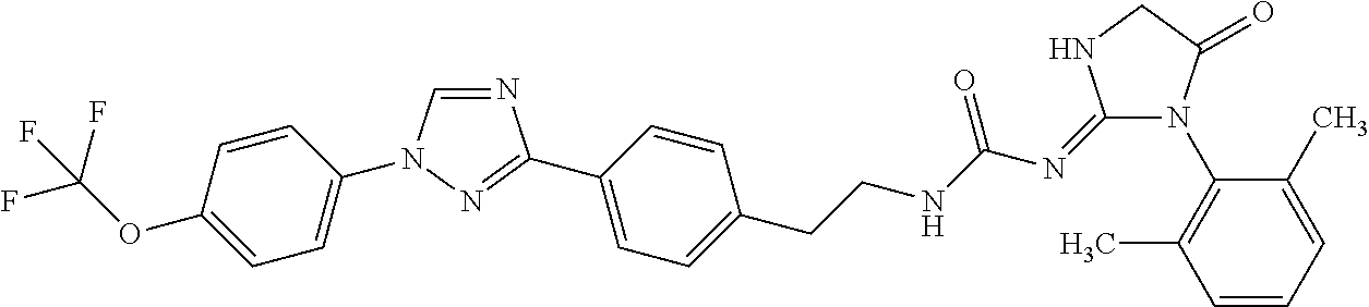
N1=CN(C2=CC=C(OC(F)(F)F)C=C2)N=C1C1=CC=C(CCNC(N=C2N(C3=C(C)C=CC=C3C)C(=O)CN2)=O)C=C1
